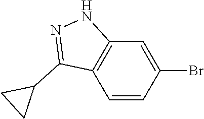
C1=CC(Br)=CC2=C1C(C1CC1)=NN2
